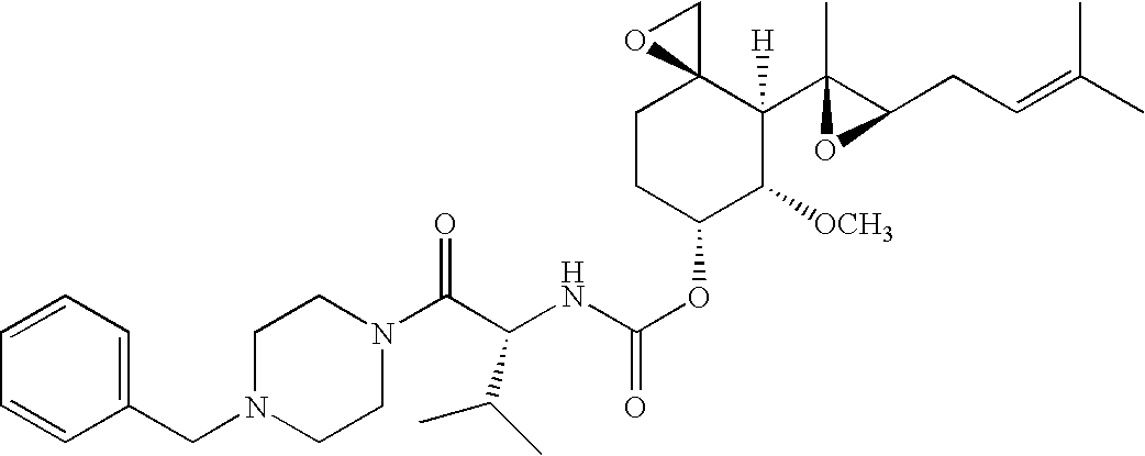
C1CC(OC(NC(C(N2CCN(CC3=CC=CC=C3)CC2)=O)C(C)C)=O)C([OCH3])C(C2(C)OC2CC=C(C)C)([H])C12CO2
